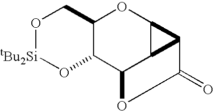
O1[tBu2Si]OC2C(C1)OC1C3C2OC(=O)C31
